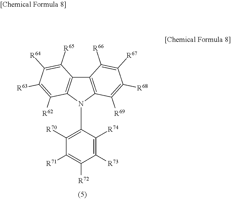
C12=C(N(C3=C([R70])C([R71])=C([R72])C([R73])=C3[R74])C3=C1C([R65])=C([R64])C([R63])=C3[R62])C([R69])=C([R68])C([R67])=C2[R66]
